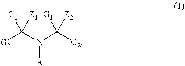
[G2]C(N(C([G2])([G1])[Z2])[E])([G1])[Z1]
